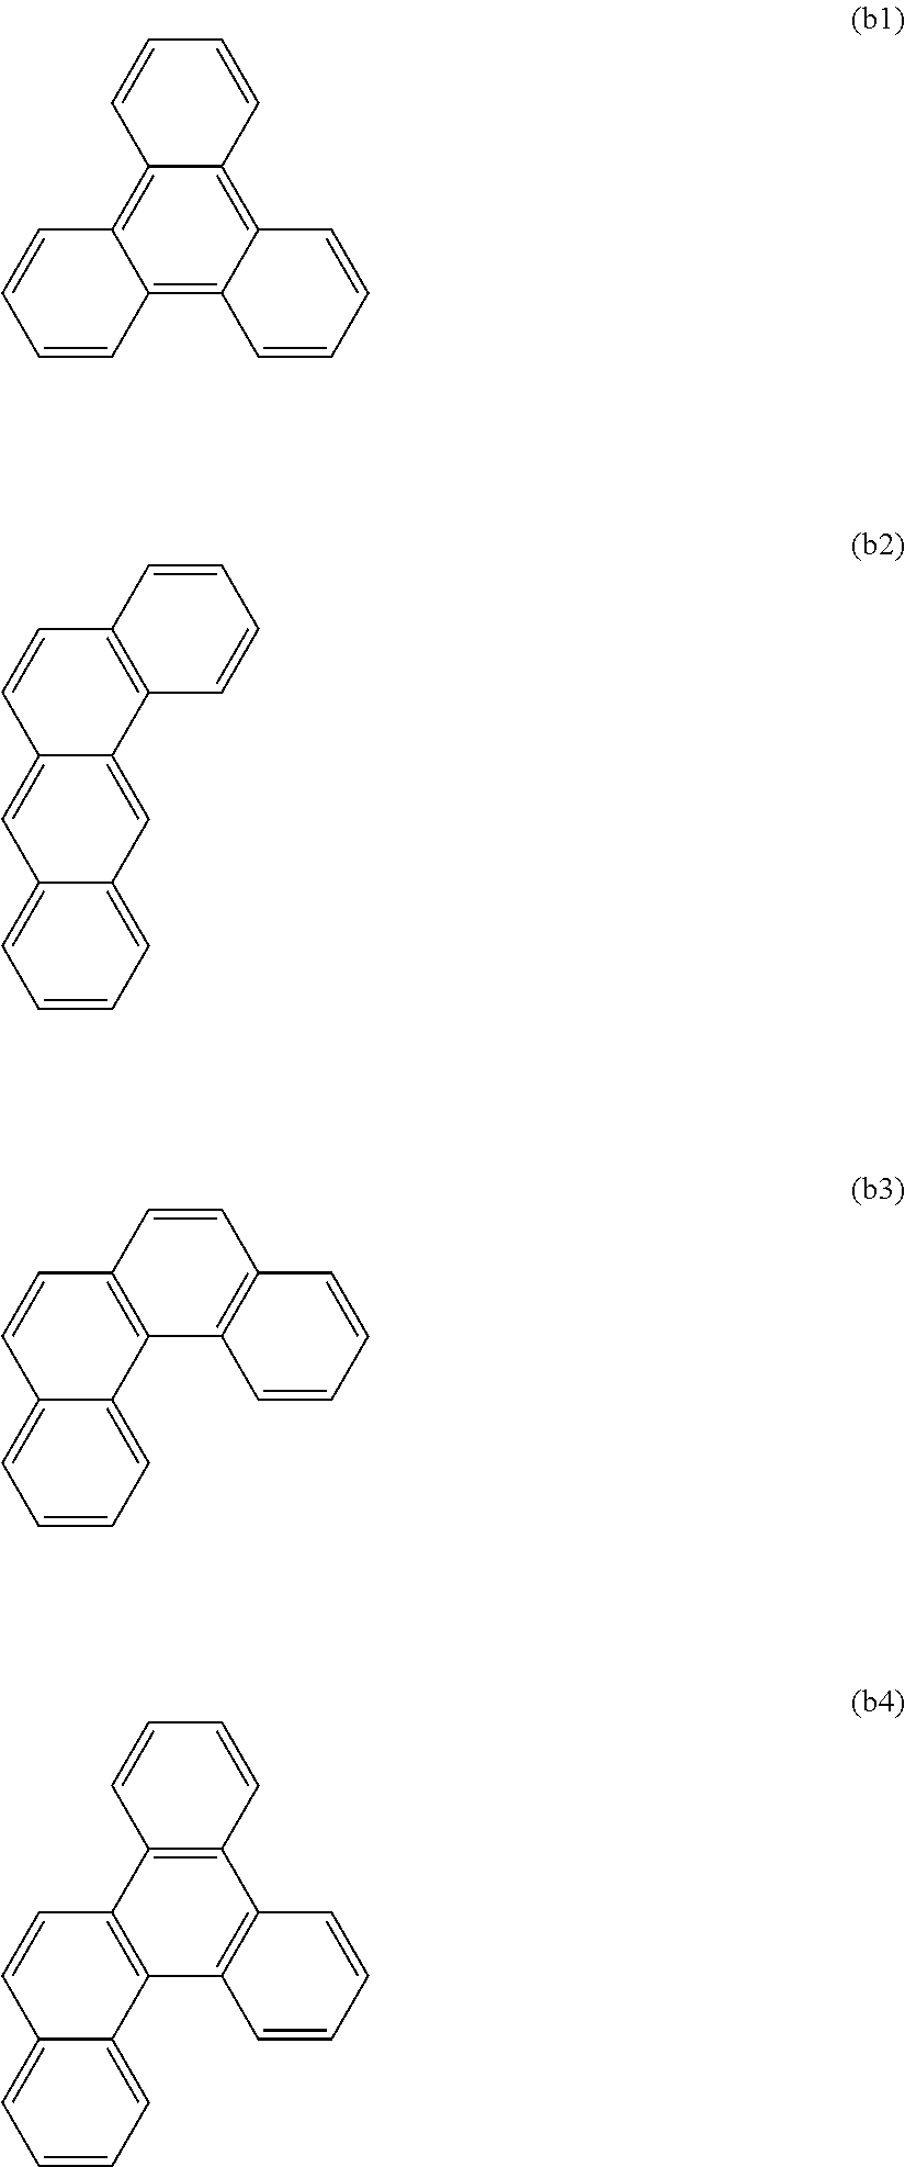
C12=C3C(=C4C(=C1C=CC=C2)C=CC=C4)C=CC=C3.C1=CC=C2C(=C1)C=C1C(=C2)C2=C(C=C1)C=CC=C2.C1=CC=C2C(=C1)C=CC1=C2C2=C(C=C1)C=CC=C2.C1=CC=C2C(=C1)C=CC1=C2C2=C(C3=C1C=CC=C3)C=CC=C2
